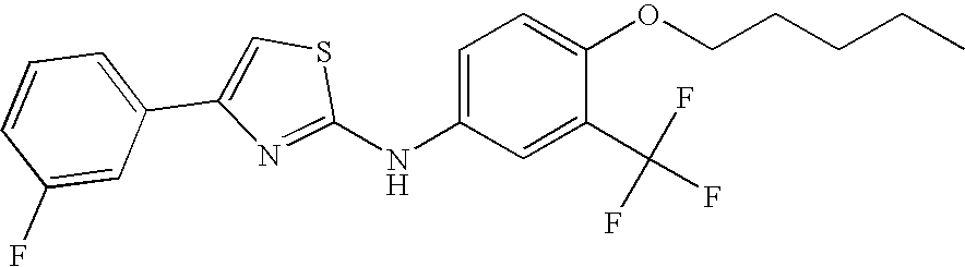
C1=CC=C(C2=CSC(NC3=CC=C(OCCCCC)C(C(F)(F)F)=C3)=N2)C=C1F
